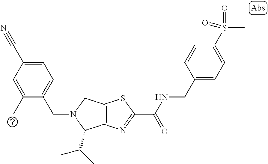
C12=C(N=C(C(NCC3=CC=C(S(C)(=O)=O)C=C3)=O)S1)C(C(C)C)N(CC1=CC=C(C#N)C=C1C)C2
